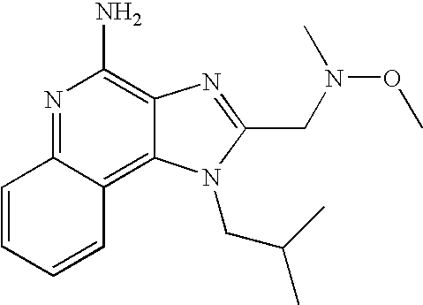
N1=C2C(=C3C(=C1N)N=C(CN(OC)C)N3CC(C)C)C=CC=C2
